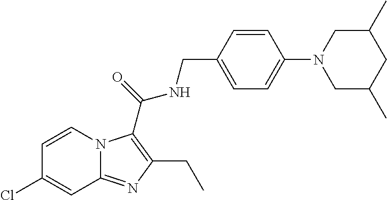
C1=CC(Cl)=CC2=NC(CC)=C(C(NCC3=CC=C(N4CC(C)CC(C)C4)C=C3)=O)N12
